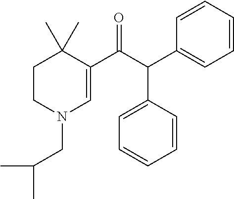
C1CN(CC(C)C)C=C(C(=O)C(C2=CC=CC=C2)C2=CC=CC=C2)C1(C)C
